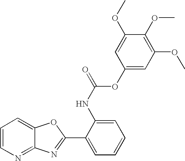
C12=NC=CC=C1OC(C1=CC=CC=C1NC(=O)OC1=CC(OC)=C(OC)C(OC)=C1)=N2
